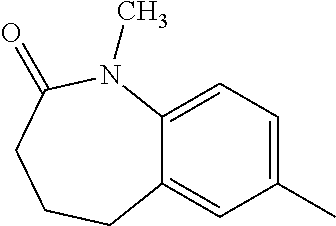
C12=CC(C)=CC=C1N(C)C(=O)CCC2
